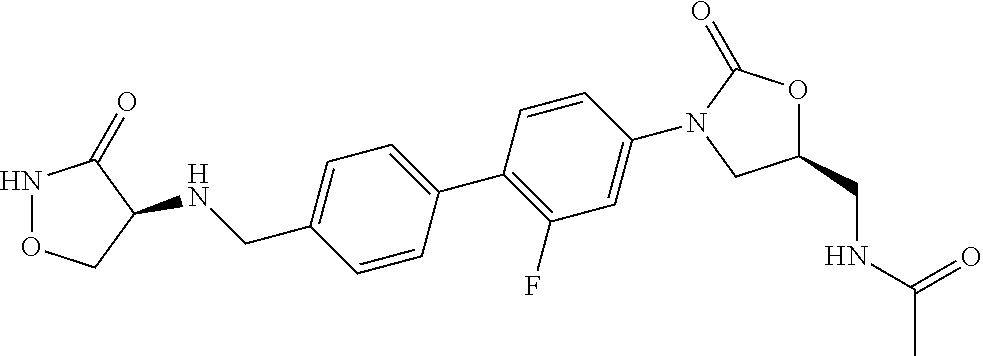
C1=CC(CNC2CONC2=O)=CC=C1C1=C(F)C=C(N2CC(CNC(C)=O)OC2=O)C=C1
